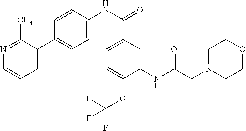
C1(NC(CN2CCOCC2)=O)=CC(C(NC2=CC=C(C3=CC=CN=C3C)C=C2)=O)=CC=C1OC(F)(F)F
